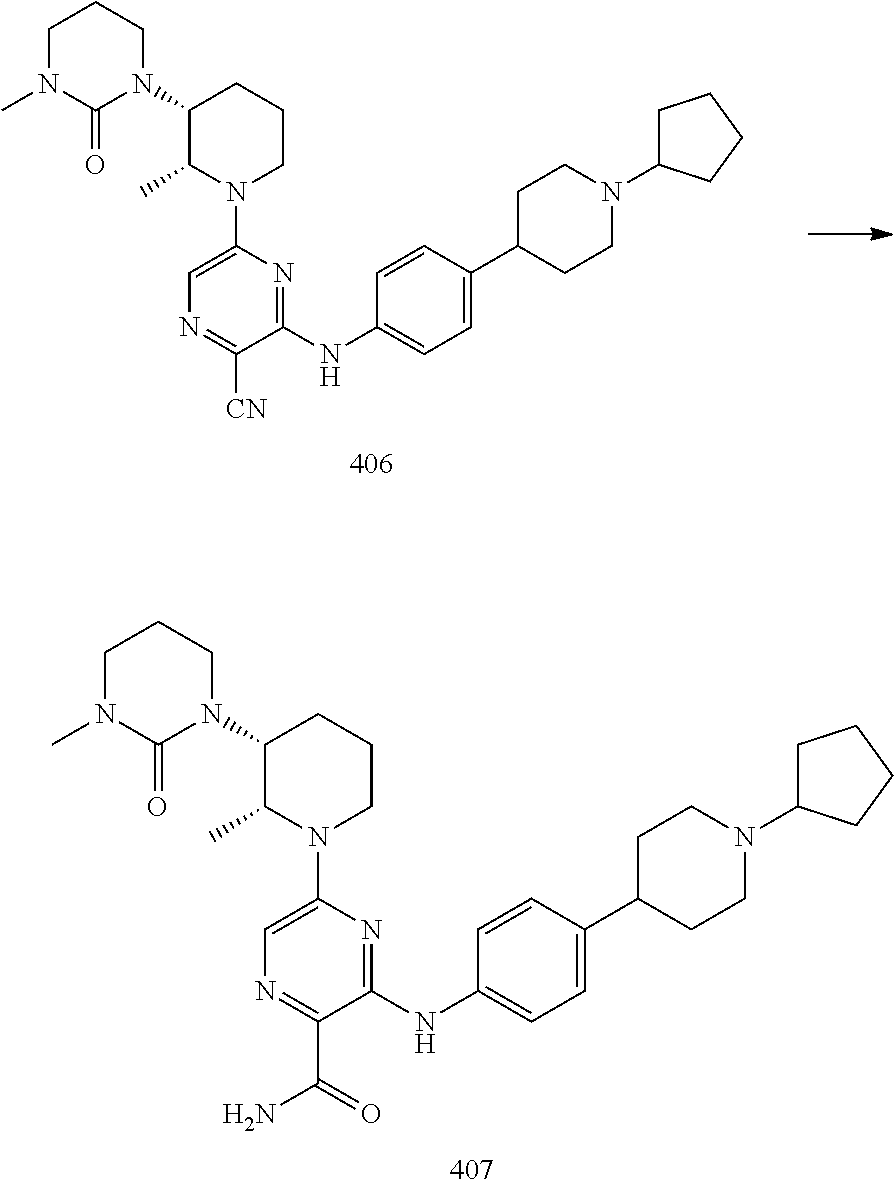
C1(N2CCCN(C)C2=O)C(C)N(C2=CN=C([CN])C(NC3=CC=C(C4CCN(C5CCCC5)CC4)C=C3)=N2)CCC1.C1(N2CCCN(C)C2=O)C(C)N(C2=CN=C(C(N)=O)C(NC3=CC=C(C4CCN(C5CCCC5)CC4)C=C3)=N2)CCC1
